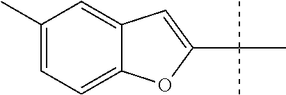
C1(C)=CC=C2C(=C1)C=C(C(C)(C)C)O2
